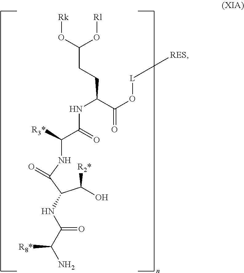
C([R2*])(C(C(NC(C(=O)NC(C(=O)O[L][RES])CCC(O[Rk])O[Rl])[R3*])=O)NC(=O)C(N)[R8*])O
